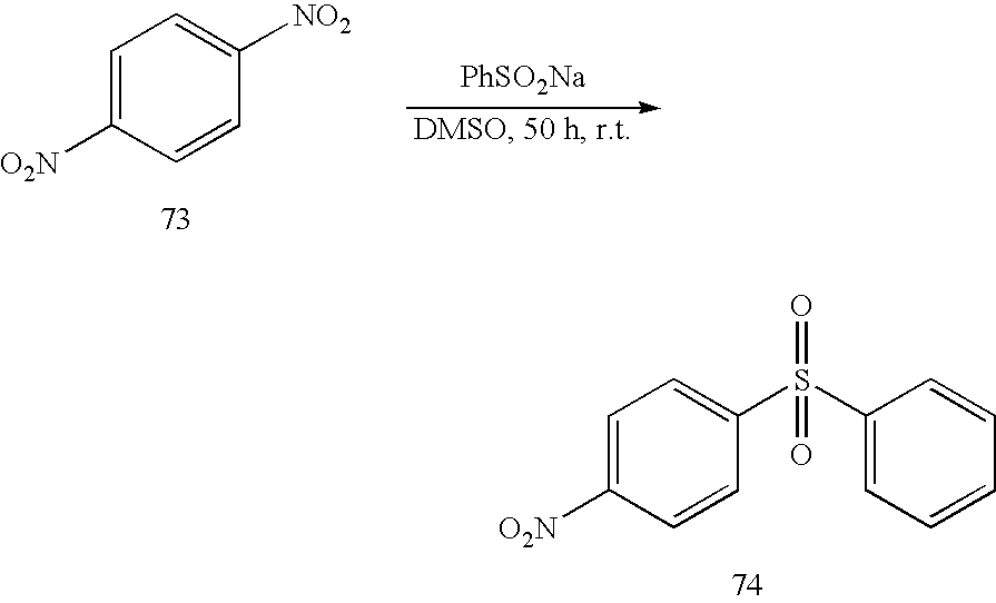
[PhSO2Na].C1=C([O2N])C=CC([NO2])=C1.C1=C([O2N])C=CC(S(C2=CC=CC=C2)(=O)=O)=C1
